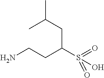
NCCC(S(=O)(O)=O)CC(C)C
